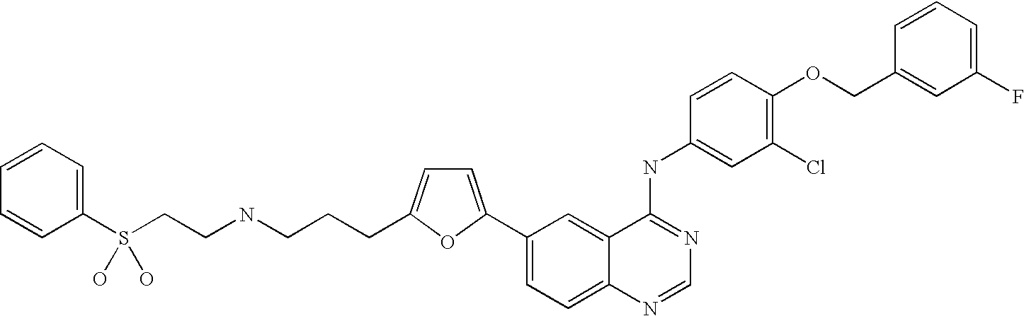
C1(C2=CC=C(CCCNCCS(C3=CC=CC=C3)(O)O)O2)=CC=C2C(=C1)C(NC1=CC(Cl)=C(OCC3=CC(F)=CC=C3)C=C1)=NC=N2
